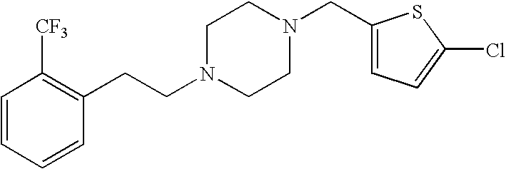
C(N1CCN(CC2=CC=C(Cl)S2)CC1)CC1=C([CF3])C=CC=C1
